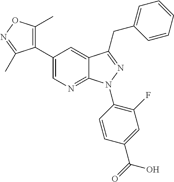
C12=NC=C(C3=C(C)ON=C3C)C=C1C(CC1=CC=CC=C1)=NN2C1=C(F)C=C(C(=O)O)C=C1
